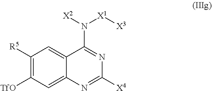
C1([X4])=NC2=CC([TfO])=C([R5])C=C2C(N([X2])[X1][X3])=N1
